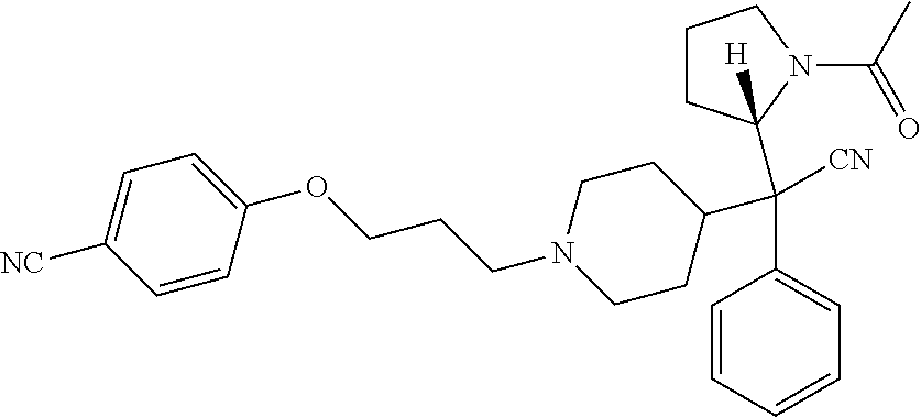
C1=CC=CC=C1C(C1CCN(CCCOC2=CC=C([NC])C=C2)CC1)([CN])C1([H])CCCN1C(C)=O
